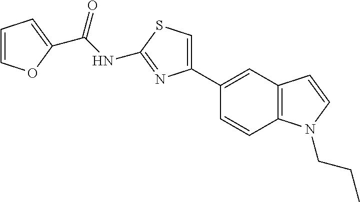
C(NC1=NC(C2=CC3=C(C=C2)N(CCC)C=C3)=CS1)(=O)C1=CC=CO1
